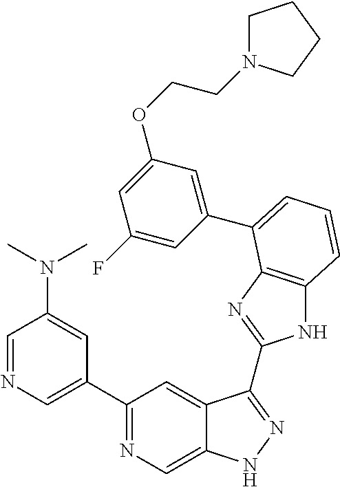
C1(C2=NC=C3C(=C2)C(C2=NC4=C(N2)C=CC=C4C2=CC(OCCN4CCCC4)=CC(F)=C2)=NN3)=CN=CC(N(C)C)=C1
